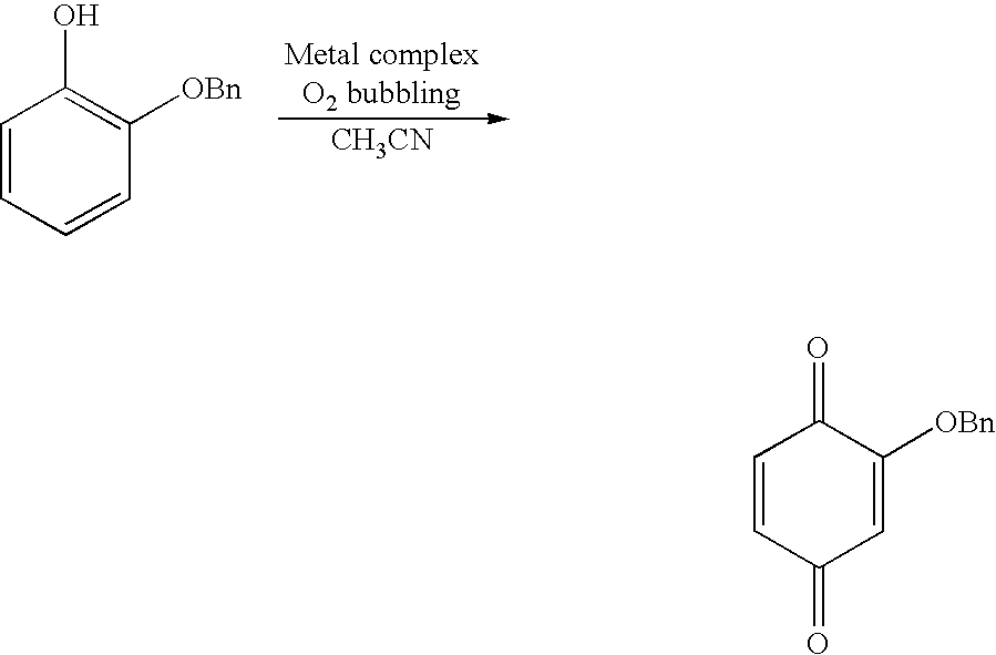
C1=CC=CC([OBn])=C1O.[Metal complexO2 bubbling].[CH3CN].C1=CC(=O)C=C([OBn])C1=O
